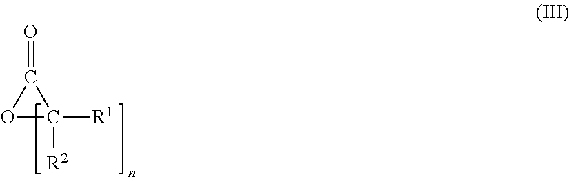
O1C([R1])([R2])C1=O
